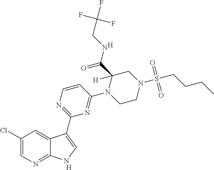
[H].C1=CN=C(C2=CNC3=NC=C(Cl)C=C32)N=C1N1CCN(S(CCCC)(=O)=O)CC1(C(NCC(F)(F)F)=O)[H].[H]
